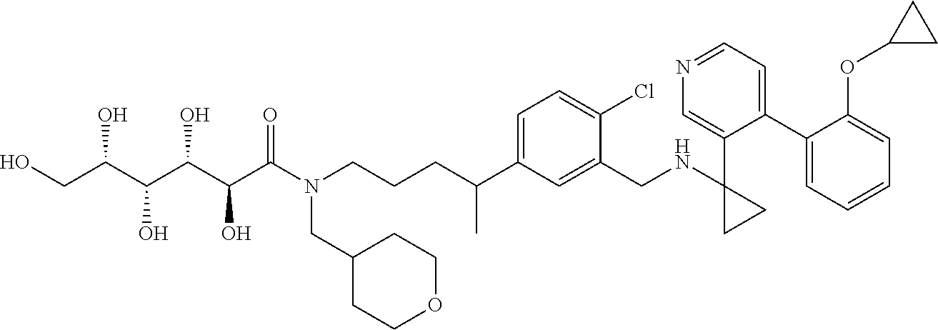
C1(C2=CC=NC=C2C2(NCC3=CC(C(CCCN(C(C(C(C(C(CO)O)O)O)O)=O)CC4CCOCC4)C)=CC=C3Cl)CC2)=CC=CC=C1OC1CC1
